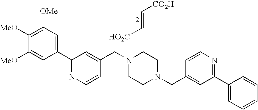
C(=C[HO2C])[CO2H].C1([OMe])=C([MeO])C([MeO])=CC(C2=NC=CC(CN3CCN(CC4=CC(C5=CC=CC=C5)=NC=C4)CC3)=C2)=C1
